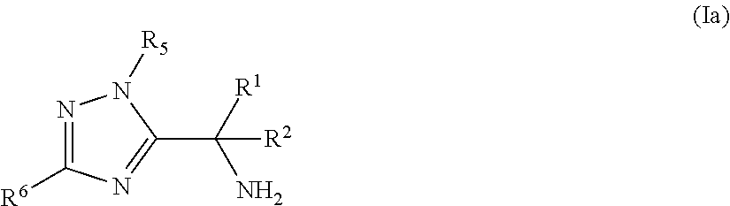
N1=C([R6])N=C(C(N)([R1])[R2])N1[R5]
